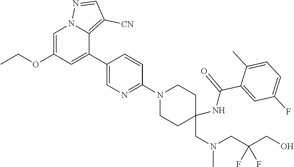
C(N(C)CC(CO)(F)F)C1(NC(=O)C2=CC(F)=CC=C2C)CCN(C2=NC=C(C3=CC(OCC)=CN4C3=C([CN])C=N4)C=C2)CC1
